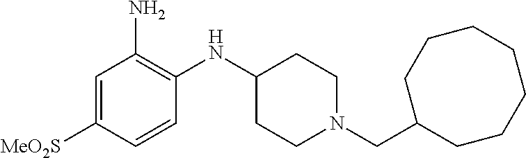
C(N1CCC(NC2=C(N)C=C([MeO2S])C=C2)CC1)C1CCCCCCC1
